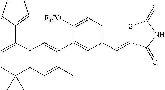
C1=C(C2=CC=CS2)C2=C(C(C)(C)C1)C=C(C)C(C1=CC(C=C3SC(=O)NC3=O)=CC=C1[F3CO])=C2
